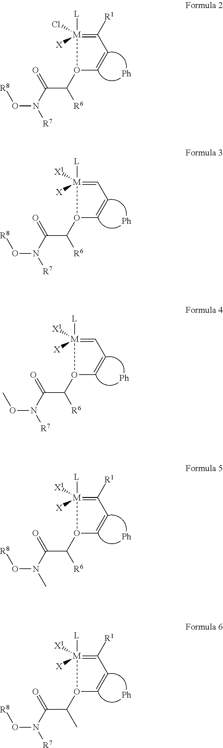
C1([R1])=[M]([L])(Cl)([X])O(C([R6])C(N([R7])O[R8])=O)C=C1.C1=[M]([L])([X1])([X])O(C([R6])C(N([R7])O[R8])=O)C=C1.C1=[M]([L])([X1])([X])O(C([R6])C(N([R7])OC)=O)C=C1.C1([R1])=[M]([L])([X1])([X])O(C([R6])C(N(C)O[R8])=O)C=C1.C1([R1])=[M]([L])([X1])([X])O(C(C)C(N([R7])O[R8])=O)C=C1
